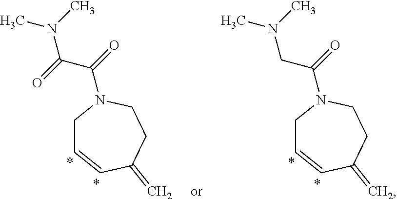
C1C=CC(=C)CCN1C(=O)C(=O)N(C)C.C1C=CC(=C)CCN1C(=O)CN(C)C
